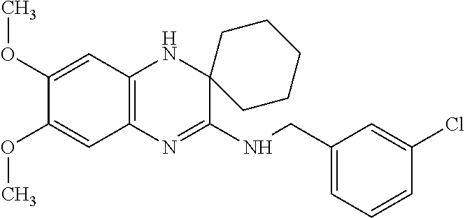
C1(OC)=CC2=C(C=C1OC)N=C(NCC1=CC=CC(Cl)=C1)C1(N2)CCCCC1
